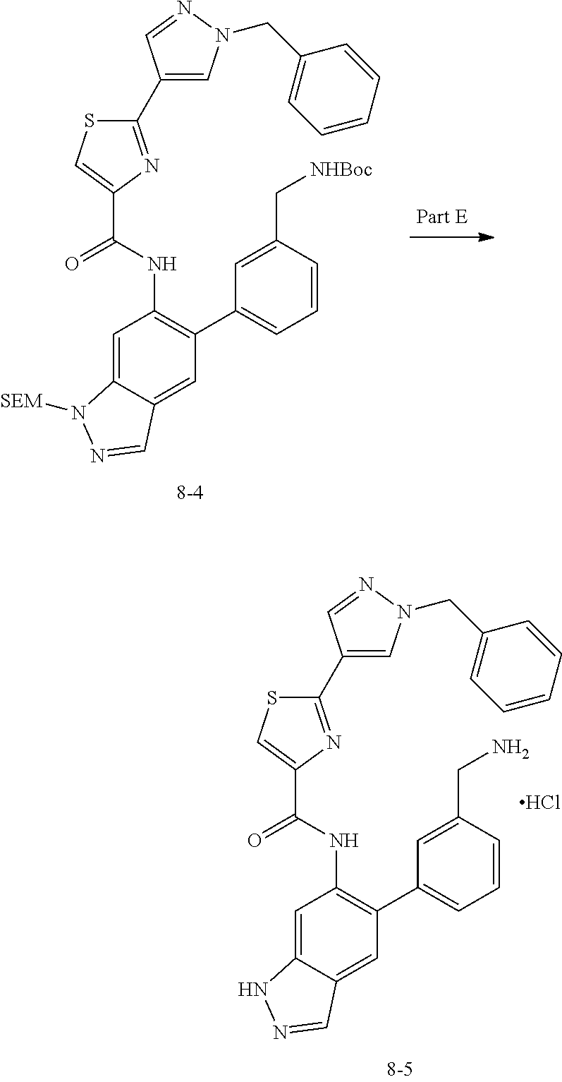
C1=C2C(=CC(C3=CC=CC(C[NHBoc])=C3)=C1NC(=O)C1=CSC(C3=CN(CC4=CC=CC=C4)N=C3)=N1)C=NN2[SEM].C1=C2C(=CC(C3=CC=CC(CN)=C3)=C1NC(=O)C1=CSC(C3=CN(CC4=CC=CC=C4)N=C3)=N1)C=NN2.Cl
